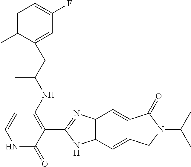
C1(CC(NC2=C(C3=NC4=C(C=C5C(=C4)C(=O)N(C(C)C)C5)N3)C(=O)NC=C2)C)=CC(F)=CC=C1C
